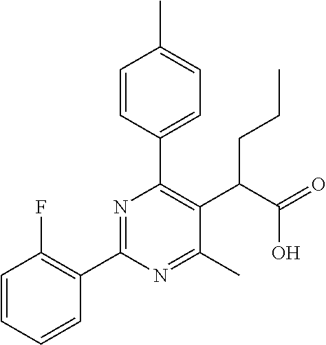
C1=CC=CC(C2=NC(C3=CC=C(C)C=C3)=C(C(C(=O)O)CCC)C(C)=N2)=C1F
